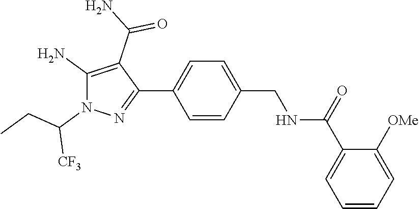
C1(C(=O)NCC2=CC=C(C3=NN(C([CF3])CC)C(N)=C3C(N)=O)C=C2)=CC=CC=C1[OMe]
